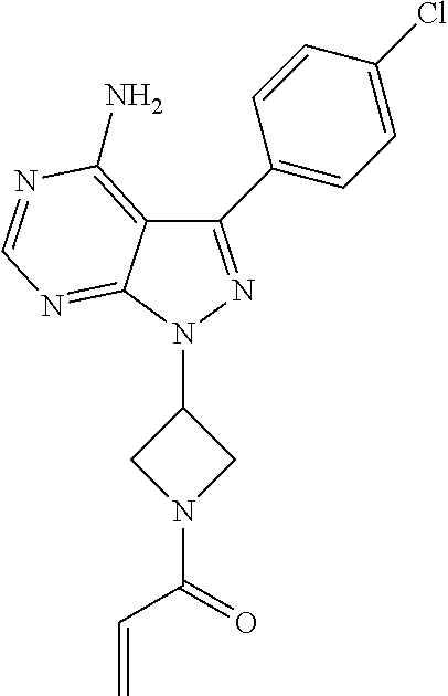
C1(C2=CC=C(Cl)C=C2)=NN(C2CN(C(=O)C=C)C2)C2=NC=NC(N)=C12
